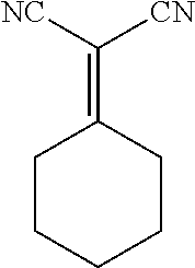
C1CCCCC1=C([NC])[CN]
